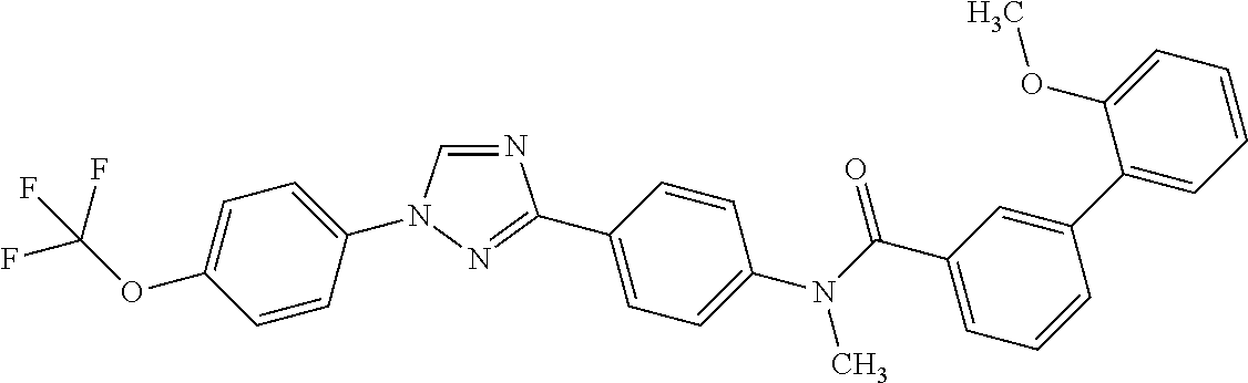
C1=CC(N2C=NC(C3=CC=C(N(C(C4=CC=CC(C5=CC=CC=C5OC)=C4)=O)C)C=C3)=N2)=CC=C1OC(F)(F)F
